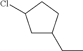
C(C)C1CC(Cl)CC1
